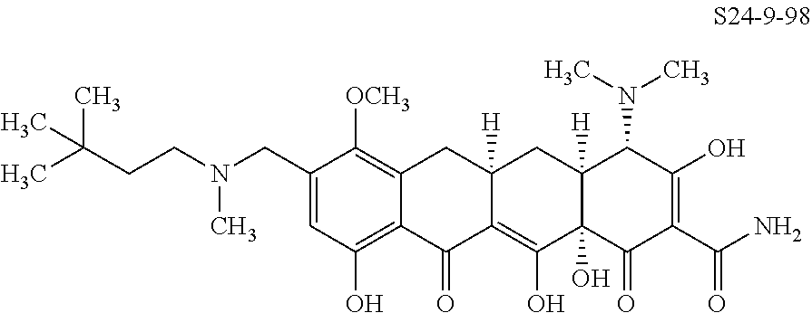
C1=C(CN(CCC(C)(C)C)C)C([OCH3])=C2C(=C1O)C(=O)C1=C(O)C3(O)C([H])(CC1([H])C2)C(N(C)C)C(O)=C(C(N)=O)C3=O
